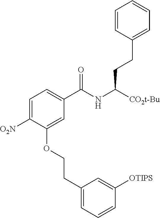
C1=CC(CCC(NC(C2=CC=C([O2N])C(OCCC3=CC=CC([OTIPS])=C3)=C2)=O)[CO2t-Bu])=CC=C1
